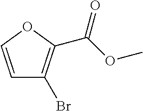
C1=COC(C(OC)=O)=C1Br
